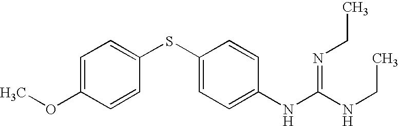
C1=C(OC)C=CC(SC2=CC=C(NC(NCC)=NCC)C=C2)=C1
